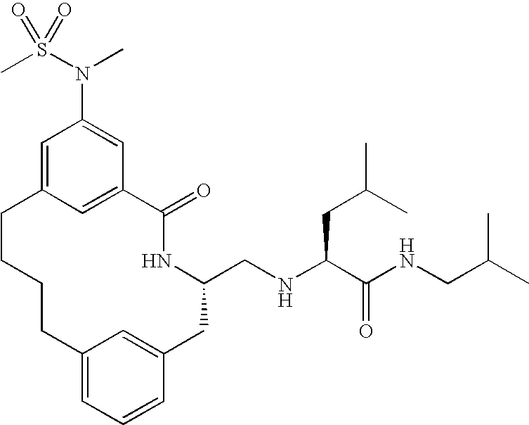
C1=C2C=C(C=C1N(S(C)(=O)=O)C)C(=O)NC(CNC(C(NCC(C)C)=O)CC(C)C)CC1=CC(=CC=C1)CCCC2
